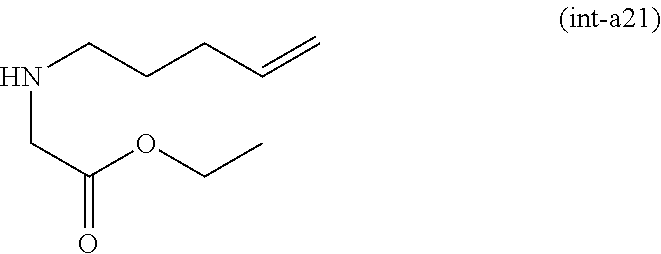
N(CCCC=C)CC(OCC)=O
